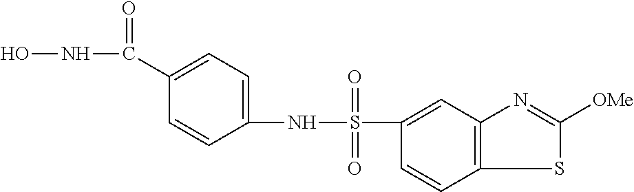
ONC(C1=CC=C(NS(=O)(=O)C2=CC3=C(C=C2)SC([OMe])=N3)C=C1)=O
